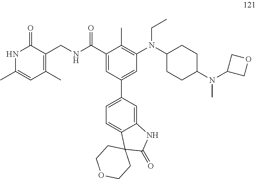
CN(C1CCC(N(CC)C2=C(C)C(C(NCC3=C(C)C=C(C)NC3=O)=O)=CC(C3=CC=C4C(=C3)NC(=O)C43CCOCC3)=C2)CC1)C1COC1
